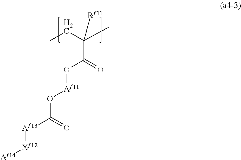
C(C(=O)O[Af11]OC([Af13][Xf12][Af14])=O)(CC)(C)[Rf11]
